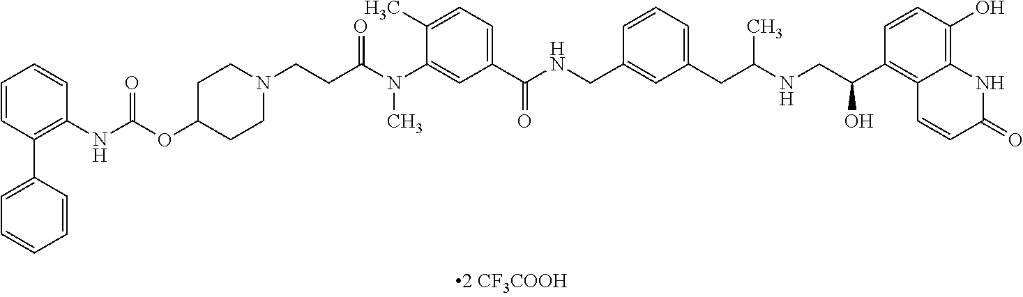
C1=CC(C2=CC=CC=C2)=C(NC(=O)OC2CCN(CCC(N(C3=CC(C(NCC4=CC(CC(NCC(C5=C6C(=C(O)C=C5)NC(=O)C=C6)O)C)=CC=C4)=O)=CC=C3C)C)=O)CC2)C=C1
